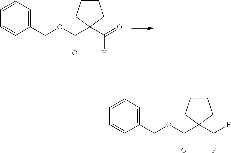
O(C(C1(C(=O)[H])CCCC1)=O)CC1=CC=CC=C1.O(C(C1(C(F)F)CCCC1)=O)CC1=CC=CC=C1
